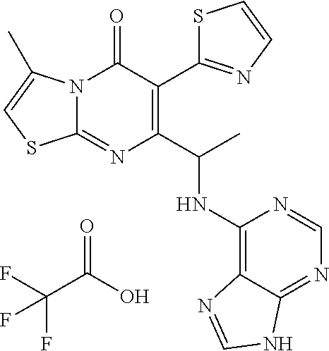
N12C(=NC(C(C)NC3=C4C(=NC=N3)NC=N4)=C(C3=NC=CS3)C1=O)SC=C2C.FC(C(O)=O)(F)F
